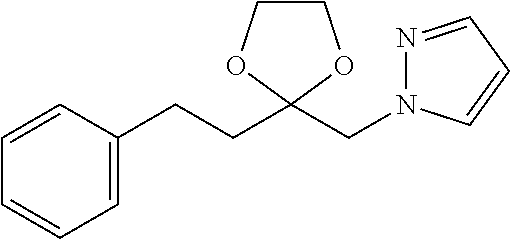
C1=C(CCC2(CN3N=CC=C3)OCCO2)C=CC=C1
